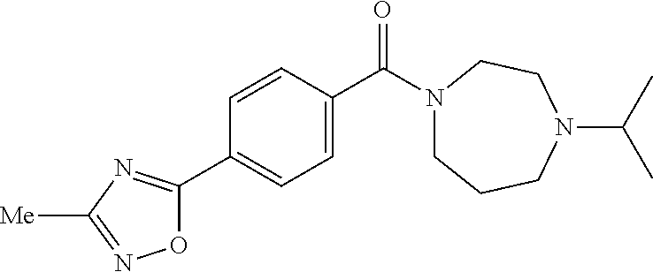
C1(C2=NC([Me])=NO2)=CC=C(C(N2CCCN(C(C)C)CC2)=O)C=C1
